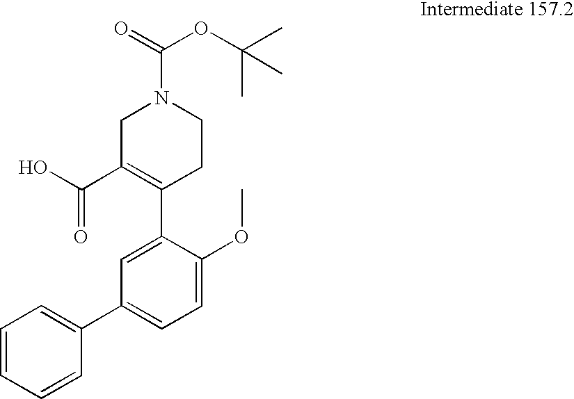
C1C(C(O)=O)=C(C2=CC(C3=CC=CC=C3)=CC=C2OC)CCN1C(=O)OC(C)(C)C
